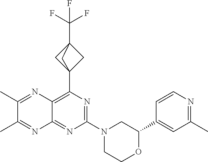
C1(C2=CC(C)=NC=C2)OCCN(C2=NC(C34CC(C(F)(F)F)(C3)C4)=C3C(=N2)N=C(C)C(C)=N3)C1
